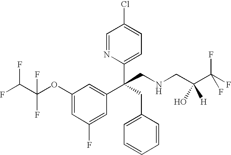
C1=C(OC(C(F)F)(F)F)C=C(C(C2=CC=C(Cl)C=N2)(CC2=CC=CC=C2)CNCC(C(F)(F)F)([H])O)C=C1F
